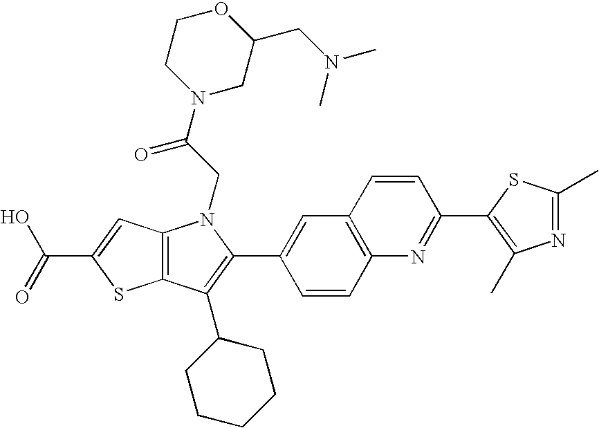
C(C1=CC2=C(S1)C(C1CCCCC1)=C(C1=CC3=C(C=C1)N=C(C1=C(C)N=C(C)S1)C=C3)N2CC(N1CC(CN(C)C)OCC1)=O)(=O)O
